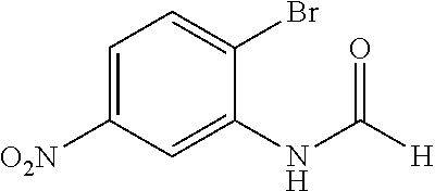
C1=C([O2N])C=C(NC([H])=O)C(Br)=C1
